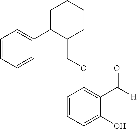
C1C(C2=CC=CC=C2)C(COC2=C(C([H])=O)C(O)=CC=C2)CCC1
